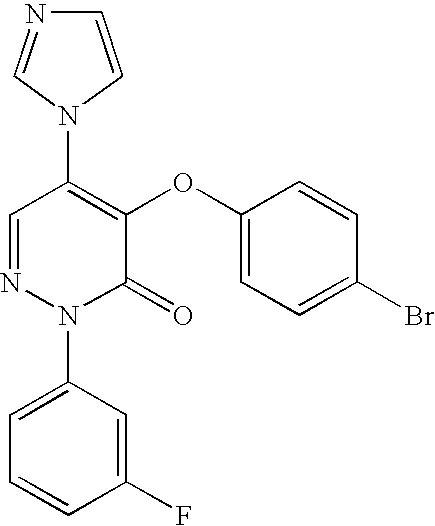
C1=CN(C2=C(OC3=CC=C(Br)C=C3)C(=O)N(C3=CC=CC(F)=C3)N=C2)C=N1
